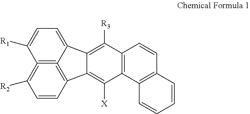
C12=C3=C(C=CC=1[R2])C1=C([X])C4=C(C([R3])=C1C3=CC=C2[R1])C=CC1=C4C=CC=C1
